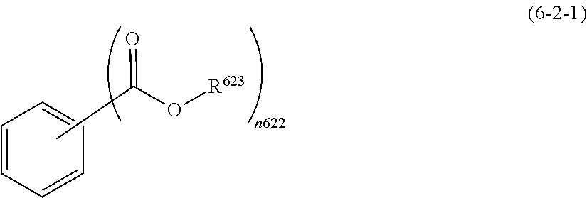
C1=CC=CC=C1.CC(=O)O[R623]
